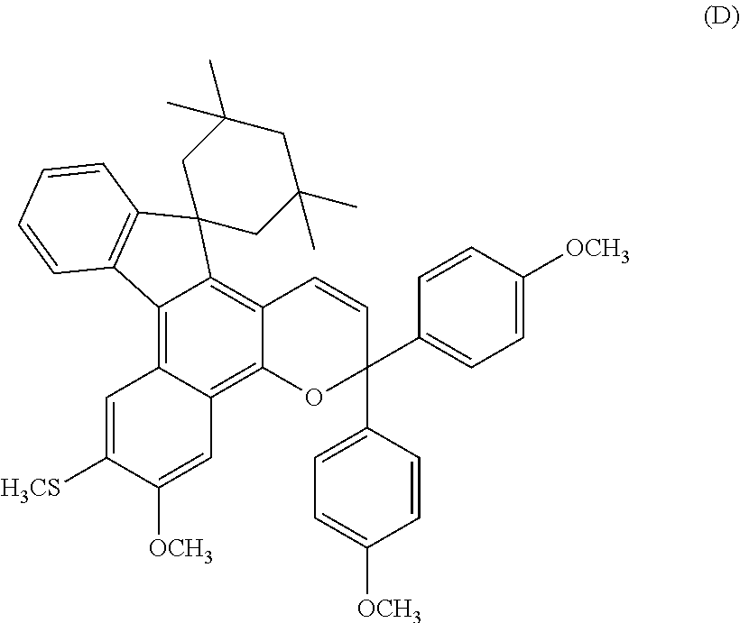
C12=C3C(=C4C(=C1C1(C5=C2C=CC=C5)CC(C)(C)CC(C)(C)C1)C=CC(C1=CC=C([OCH3])C=C1)(C1=CC=C([OCH3])C=C1)O4)C=C([OCH3])C([H3CS])=C3
